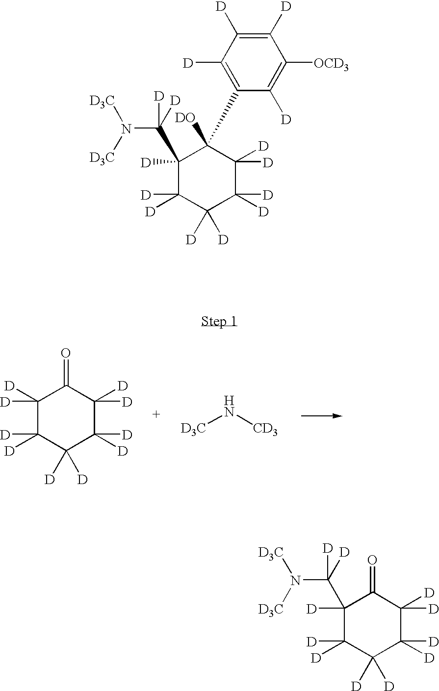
C1([D])([D])C([D])([D])C([D])([D])C([D])([D])C([D])([D])C1=O.[D3C]N[CD3].C1([D])=C([OCD3])C([D])=C([D])C([D])=C1C1([DO])C([D])(C(N([D3C])[D3C])([D])[D])C([D])([D])C([D])([D])C([D])([D])C1([D])[D].C1([D])(C(N([D3C])[D3C])([D])[D])C([D])([D])C([D])([D])C([D])([D])C([D])([D])C1=O
